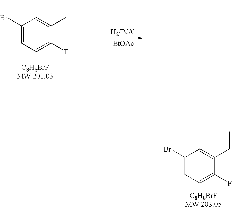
C1(Br)=CC=C(F)C(CC)=C1.C1(Br)=CC=C(F)C(C=C)=C1.[H2/Pd/C].[EtOAc]
